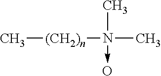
C[(CH2)n]N(C)(->O)C
